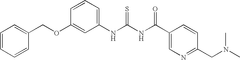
C1=CC=C(NC(NC(C2=CN=C(CN(C)C)C=C2)=O)=S)C=C1OCC1=CC=CC=C1
